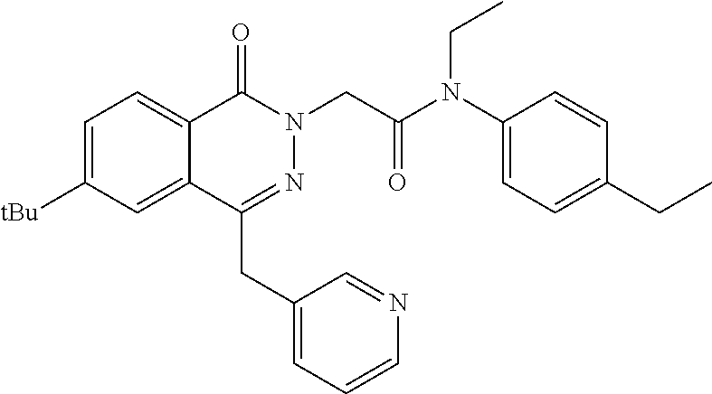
C1=C([tBu])C=C2C(=C1)C(=O)N(CC(=O)N(C1=CC=C(CC)C=C1)CC)N=C2CC1=CC=CN=C1
